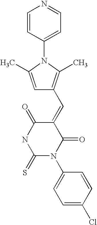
C1=CC(N2C(C)=CC(C=C3C(=O)NC(=S)N(C4=CC=C(Cl)C=C4)C3=O)=C2C)=CC=N1
